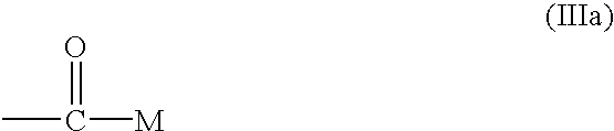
CC([M])=O
